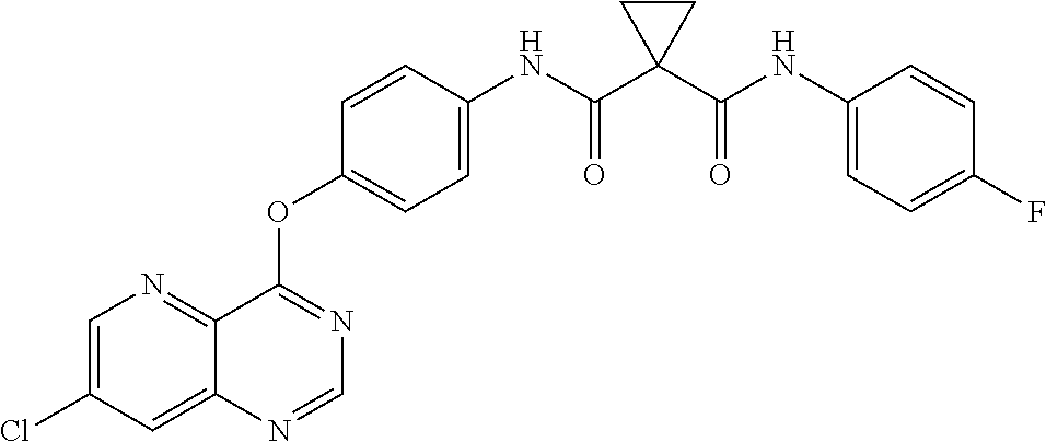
C1=C(Cl)C=C2C(=N1)C(OC1=CC=C(NC(C3(C(NC4=CC=C(F)C=C4)=O)CC3)=O)C=C1)=NC=N2
